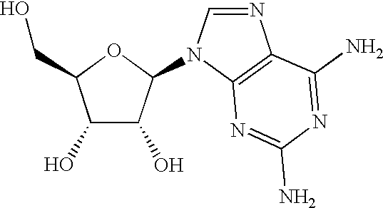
C1=NC2=C(N1C1C(O)C(O)C(CO)O1)N=C(N)N=C2N
